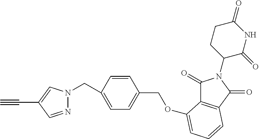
C1(=O)C2=C(C(=O)N1C1C(=O)NC(=O)CC1)C=CC=C2OCC1=CC=C(CN2N=CC(C#C)=C2)C=C1
